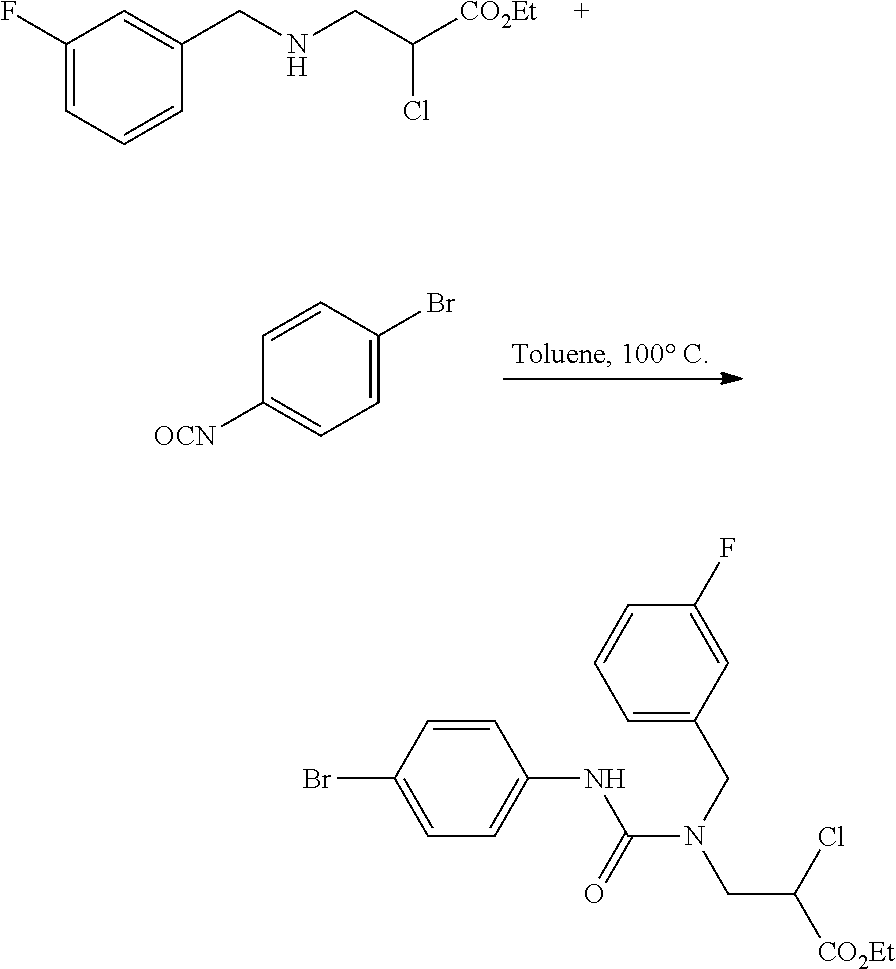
C1=C(Br)C=CC([OCN])=C1.C1(F)=CC=CC(CNCC([CO2Et])Cl)=C1.C1=CC(Br)=CC=C1NC(=O)N(CC(Cl)[CO2Et])CC1=CC=CC(F)=C1
